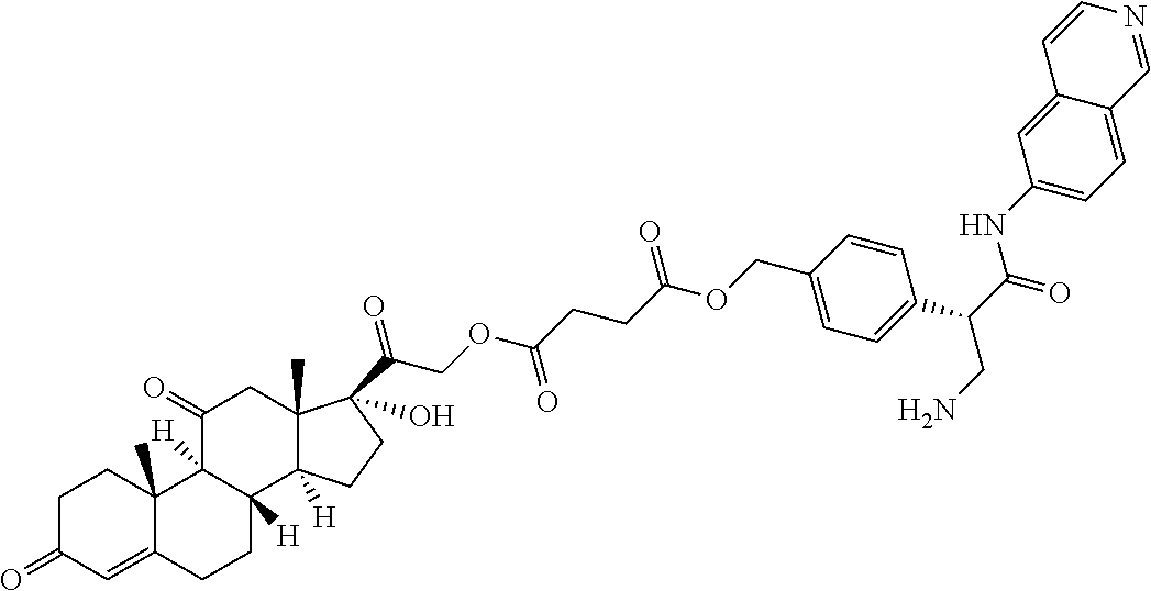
C1C(=O)C=C2C(C)(C1)C1([H])C([H])(CC2)C2([H])C(C)(CC1=O)C(O)(C(COC(CCC(OCC1=CC=C(C(C(NC3=CC=C4C(=C3)C=CN=C4)=O)CN)C=C1)=O)=O)=O)CC2
